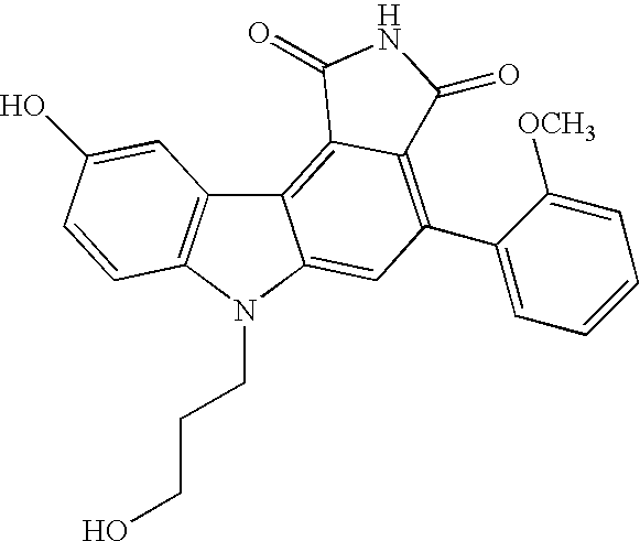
C12=C3C(=C(C4=CC=CC=C4[OCH3])C=C1N(CCCO)C1=C2C=C(O)C=C1)C(=O)NC3=O
